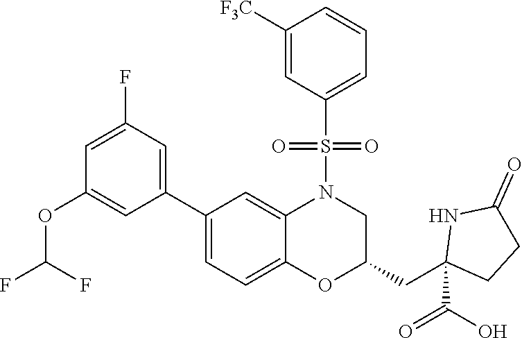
C1=C(F)C=C(C2=CC=C3C(=C2)N(S(C2=CC=CC([F3C])=C2)(=O)=O)CC(CC2(C(=O)O)CCC(=O)N2)O3)C=C1OC(F)F
